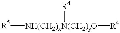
[R5][NH(CH2)xN(CH2)yO]([R4])[R4]
